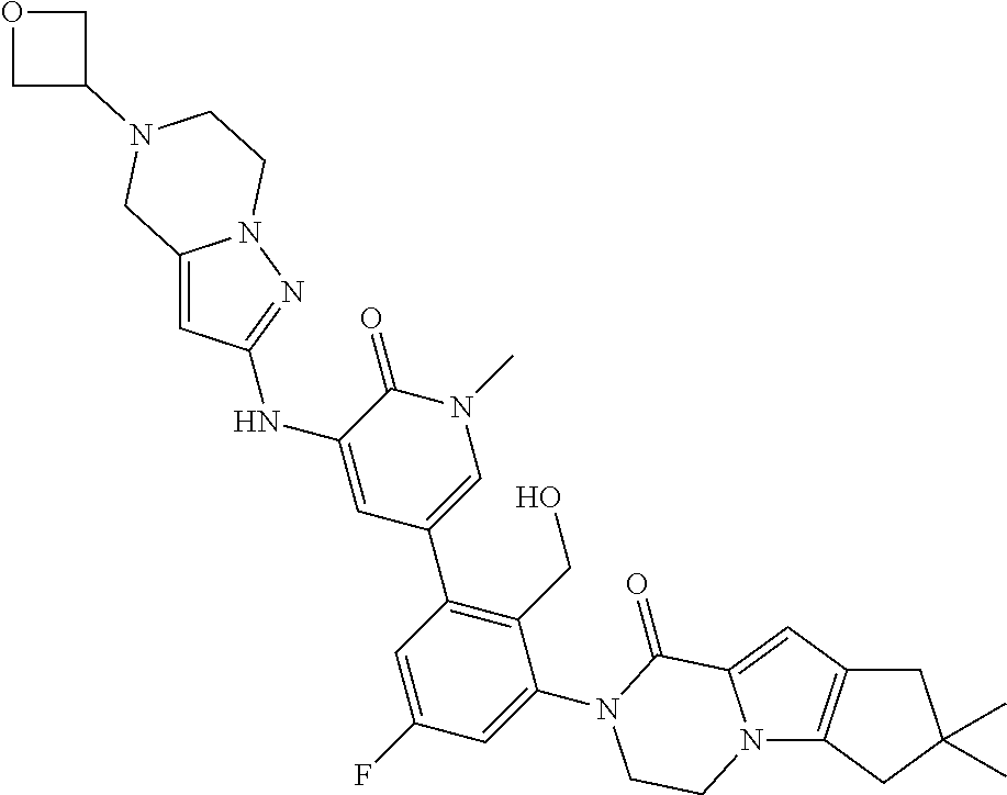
N12C3=C(C=C1C(=O)N(C1=CC(F)=CC(C4=CN(C)C(=O)C(NC5=NN6C(=C5)CN(C5COC5)CC6)=C4)=C1CO)CC2)CC(C)(C)C3
